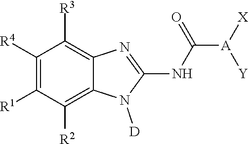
N(C([A]([X])[Y])=O)C1=NC2=C([R3])C([R4])=C([R1])C([R2])=C2N1[D]
